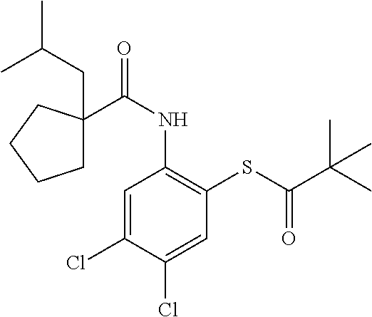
C1=C(Cl)C(Cl)=CC(SC(C(C)(C)C)=O)=C1NC(=O)C1(CC(C)C)CCCC1
